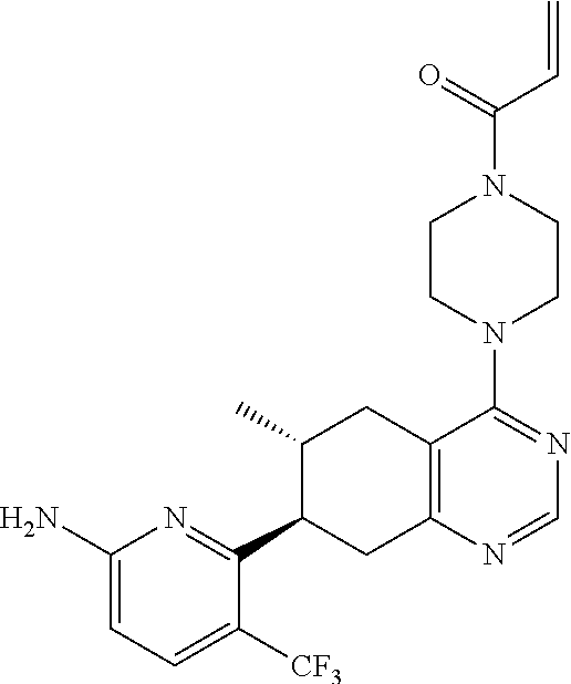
C1([CF3])=CC=C(N)N=C1C1CC2=C(CC1C)C(N1CCN(C(=O)C=C)CC1)=NC=N2
